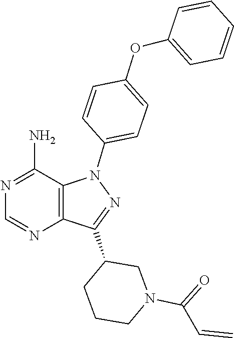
N1(C2=CC=C(OC3=CC=CC=C3)C=C2)N=C(C2CCCN(C(C=C)=O)C2)C2=C1C(N)=NC=N2
